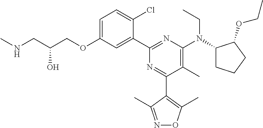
C1=C(OCC(CNC)O)C=C(C2=NC(N(C3CCCC3OCC)CC)=C(C)C(C3=C(C)ON=C3C)=N2)C(Cl)=C1
